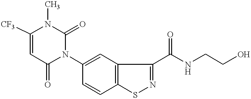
C1([CF3])=CC(=O)N(C2=CC3=C(C=C2)SN=C3C(NCCO)=O)C(=O)N1C
